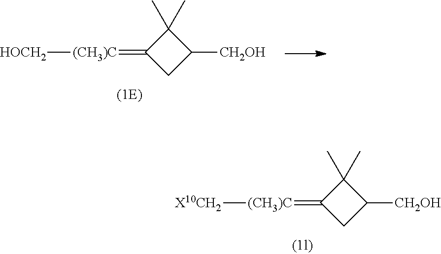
C1C([CH2OH])C(C)(C)C1=[(CH3)C][HOCH2].C1C([CH2OH])C(C)(C)C1=[(CH3)C][X10CH2]
